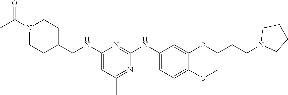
C1(NCC2CCN(C(C)=O)CC2)=CC(C)=NC(NC2=CC=C(OC)C(OCCCN3CCCC3)=C2)=N1
